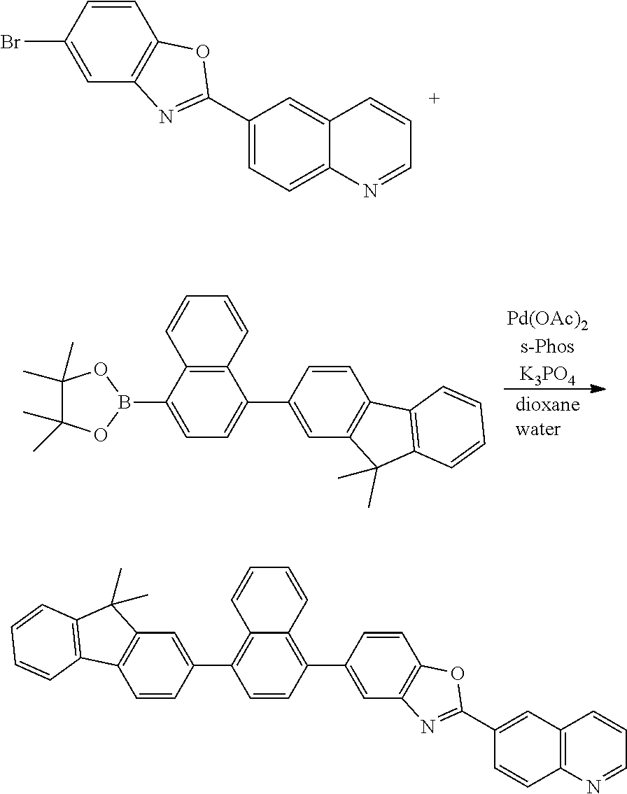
[Pd(OAc)2s-PhosK3PO4].C12=C(C(B3OC(C)(C)C(C)(C)O3)=CC=C1C1=CC3=C(C=C1)C1=C(C3(C)C)C=CC=C1)C=CC=C2.C1(Br)=CC2=C(C=C1)OC(C1=CC=C3C(=C1)C=CC=N3)=N2.C1(C2=C3C(=C(C4=CC5=C(C=C4)C4=C(C5(C)C)C=CC=C4)C=C2)C=CC=C3)=CC2=C(C=C1)OC(C1=CC3=C(C=C1)N=CC=C3)=N2
